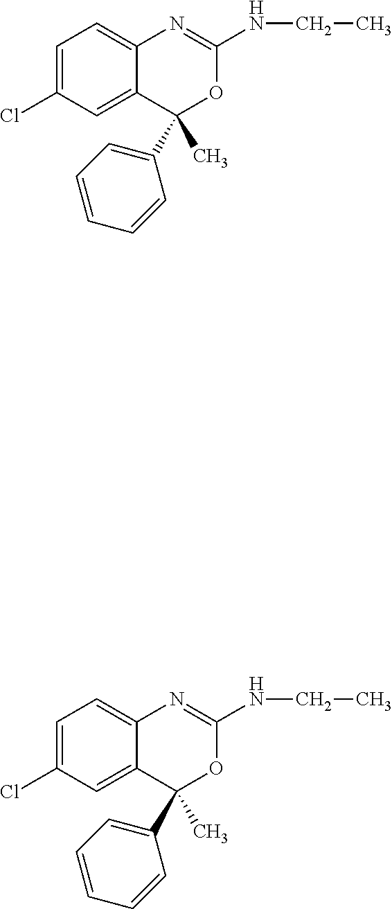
C1=C(Cl)C=C2C(=C1)N=C(NCC)OC2(C)C1=CC=CC=C1.C1=C(Cl)C=C2C(=C1)N=C(NCC)OC2(C)C1=CC=CC=C1
